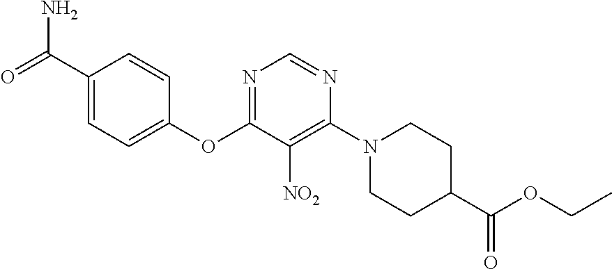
C1(OC2=NC=NC(N3CCC(C(OCC)=O)CC3)=C2[NO2])=CC=C(C(=O)N)C=C1
